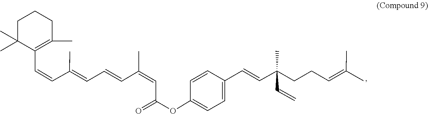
C1(C=CC(CCC=C(C)C)(C)C=C)=CC=C(OC(=O)C=C(C=CC=C(C=CC2=C(C)CCCC2(C)C)C)C)C=C1
